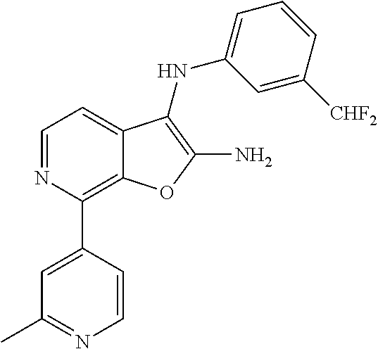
C1=NC(C2=CC(C)=NC=C2)=C2C(=C1)C(NC1=CC=CC([CHF2])=C1)=C(N)O2
